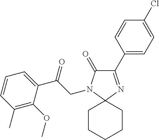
C1(C2=CC=C(Cl)C=C2)=NC2(N(CC(C3=CC=CC(C)=C3OC)=O)C1=O)CCCCC2
